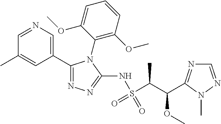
C1(C2=CN=CC(C)=C2)=NN=C(NS(=O)(C(C(OC)C2=NC=NN2C)C)=O)N1C1=C(OC)C=CC=C1OC
